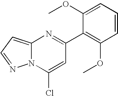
C12=CC=NN1C(Cl)=CC(C1=C(OC)C=CC=C1OC)=N2
